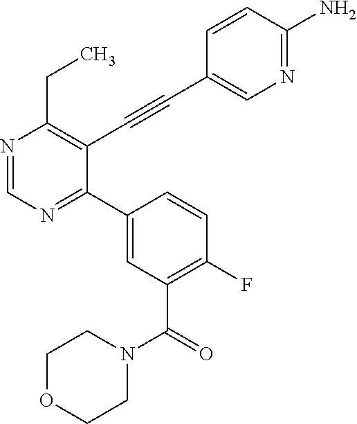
N1=CN=C(C2=CC(C(N3CCOCC3)=O)=C(F)C=C2)C(C#CC2=CN=C(N)C=C2)=C1CC
